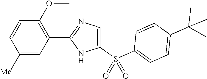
C1([Me])=CC(C2=NC=C(S(C3=CC=C(C(C)(C)C)C=C3)(=O)=O)N2)=C(OC)C=C1
